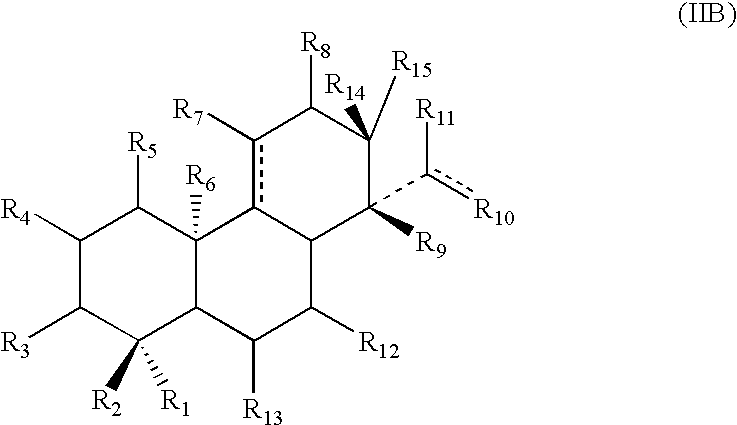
C1([R4])C([R3])C([R2])([R1])C2C([R6])(C1[R5])c1c([R7])C([R8])C([R14])([R15])C([R9])(c([R10])[R11])C1C([R12])C2[R13]
